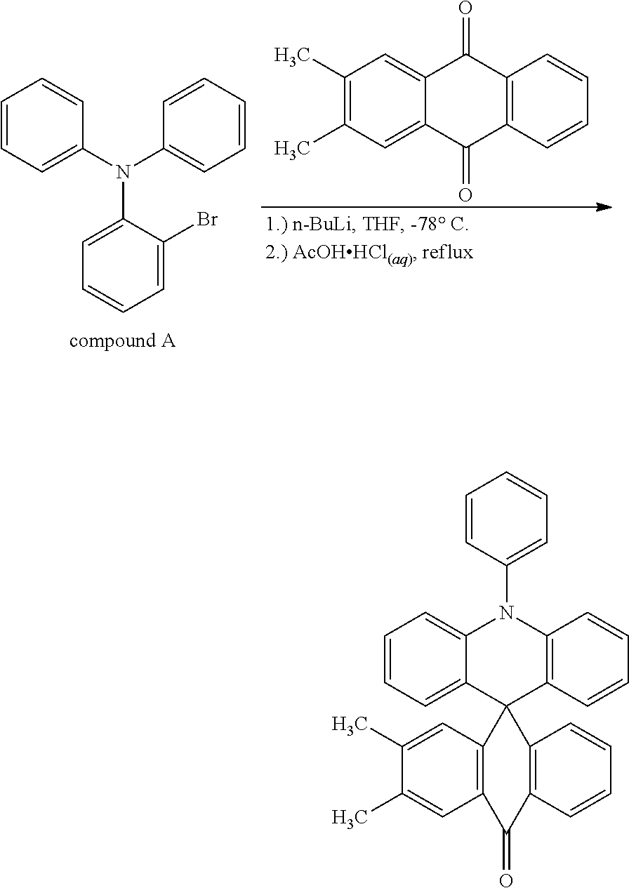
C1=CC=C(N(C2=CC=CC=C2)C2=CC=CC=C2Br)C=C1.C1(C)=C(C)C=C2C(=C1)C(=O)C1=C(C2=O)C=CC=C1.C1=CC=C2C(=C1)N(C1=CC=CC=C1)C1=C(C23C2=C(C=C(C)C(C)=C2)C(=O)C2=C3C=CC=C2)C=CC=C1
